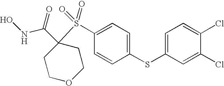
C1COCCC1(C(=O)NO)S(C1=CC=C(SC2=CC=C(Cl)C(Cl)=C2)C=C1)(=O)=O
